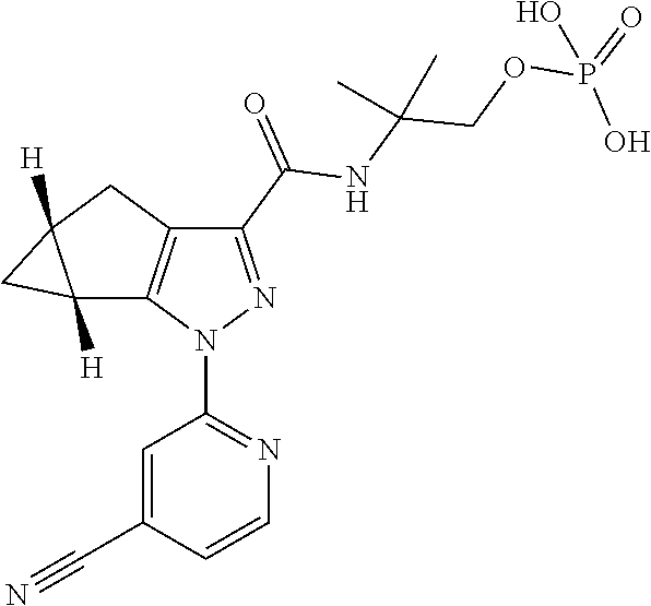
C12([H])C3=C(CC1([H])C2)C(C(=O)NC(COP(=O)(O)O)(C)C)=NN3C1=NC=CC(C#N)=C1
